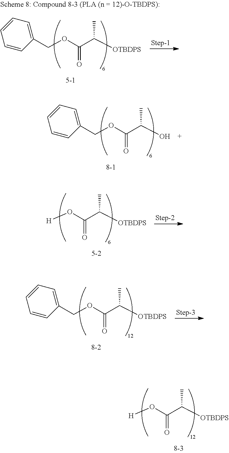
[H]OC(C([OTBDPS])C)=O.C1=CC(COC(C([OTBDPS])C)=O)=CC=C1.C1=CC(COC(C(O)C)=O)=CC=C1.[H]OC(C([OTBDPS])C)=O.C1=CC(COC(C([OTBDPS])C)=O)=CC=C1
